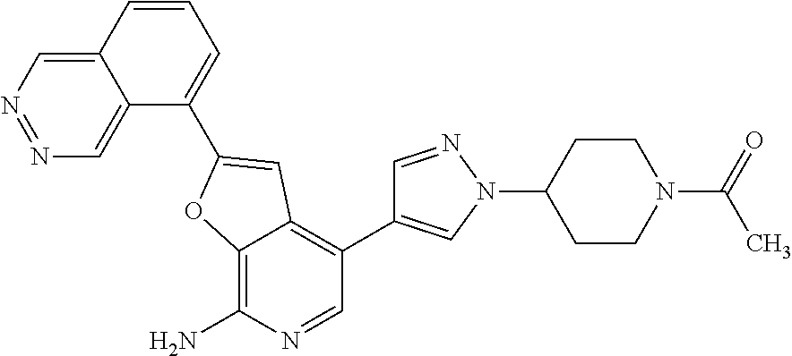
C12=C(N)N=CC(C3=CN(C4CCN(C(=O)C)CC4)N=C3)=C1C=C(C1=CC=CC3=CN=NC=C13)O2
